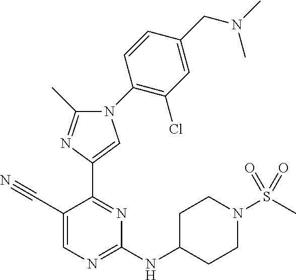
C1(NC2CCN(S(C)(=O)=O)CC2)=NC=C(C#N)C(C2=CN(C3=C(Cl)C=C(CN(C)C)C=C3)C(C)=N2)=N1
